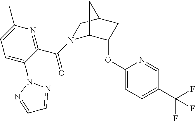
N1(C(C2=NC(C)=CC=C2N2N=CC=N2)=O)C2CC(CC2OC2=CC=C(C(F)(F)F)C=N2)C1
